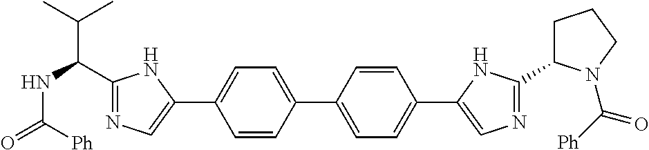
C1=CC(C2=CC=C(C3=CN=C(C4CCCN4C([Ph])=O)N3)C=C2)=CC=C1C1=CN=C(C(NC(=O)[Ph])C(C)C)N1
